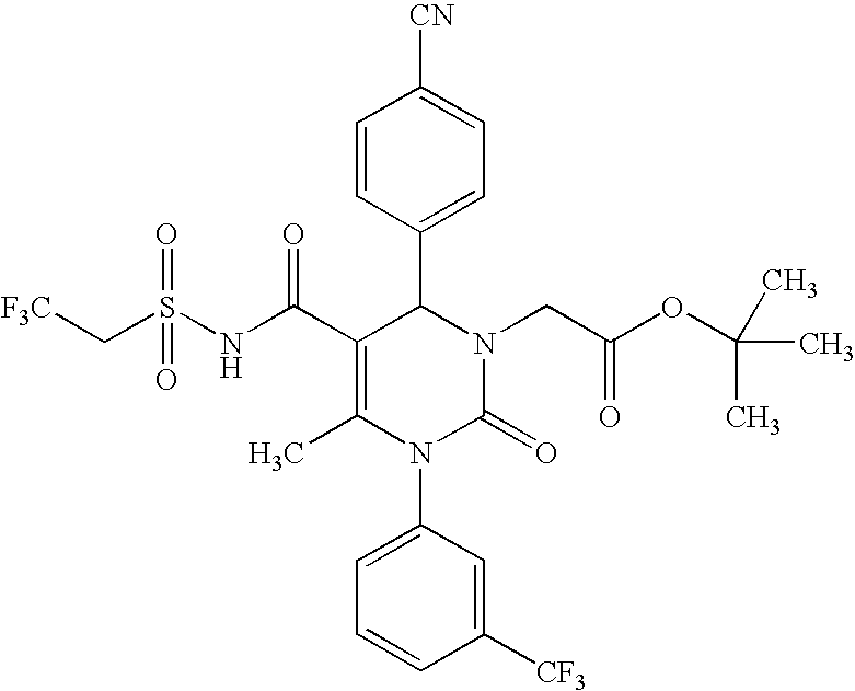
C1=CC(C2C(C(=O)NS(C[F3C])(=O)=O)=C(C)N(C3=CC=CC([CF3])=C3)C(=O)N2CC(OC(C)(C)C)=O)=CC=C1[CN]
